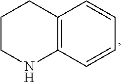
C1CNC2=C(C1)C=CC=C2
